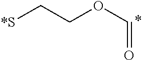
C(OCC[*S])=O
